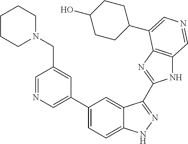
C1(C2=CN=CC(CN3CCCCC3)=C2)=CC=C2C(=C1)C(C1=NC3=C(N1)C=NC=C3C1CCC(O)CC1)=NN2
